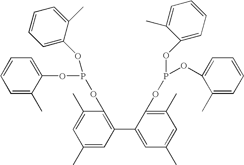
C1=C(C)C(OP(OC2=CC=CC=C2C)OC2=C(C3=CC(C)=CC(C)=C3OP(OC3=CC=CC=C3C)OC3=CC=CC=C3C)C=C(C)C=C2C)=CC=C1
